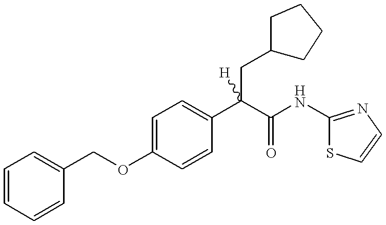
C1(OCC2=CC=CC=C2)=CC=C(C(C(=O)NC2=NC=CS2)(CC2CCCC2)[H])C=C1
